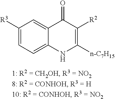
C1([R3])=CC=C2C(=C1)C(=O)C([R2])=C([n-C7H15])N2
